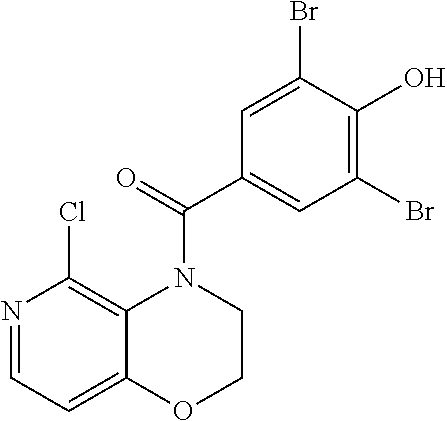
N1=CC=C2C(=C1Cl)N(C(C1=CC(Br)=C(O)C(Br)=C1)=O)CCO2
